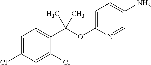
C1(Cl)=CC=C(C(OC2=CC=C(N)C=N2)(C)C)C(Cl)=C1
